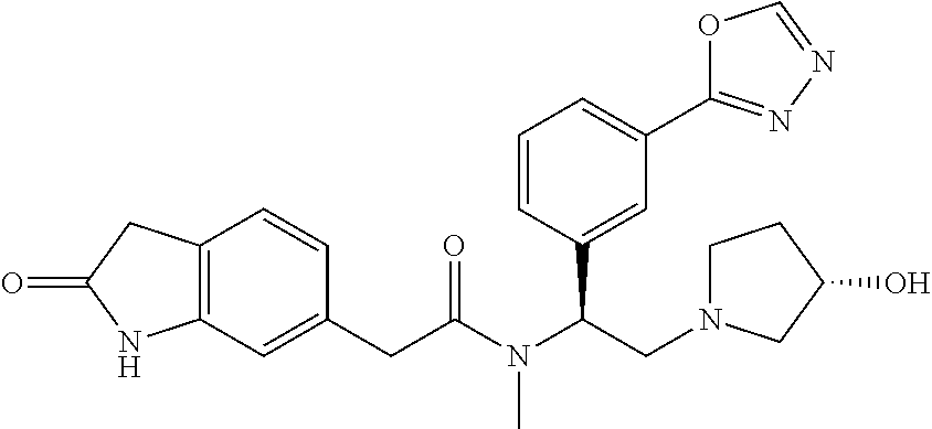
C12=C(C=C(CC(N(C(CN3CCC(O)C3)C3=CC(C4=NN=CO4)=CC=C3)C)=O)C=C1)NC(=O)C2
